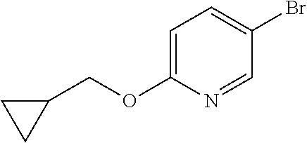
C1=C(OCC2CC2)N=CC(Br)=C1
